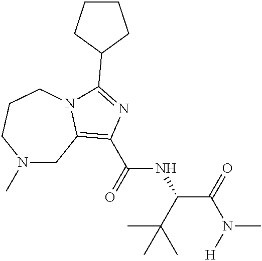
N1(C)CC2=C(C(=O)NC(C(C)(C)C)C(N(C)[H])=O)N=C(C3CCCC3)N2CCC1
